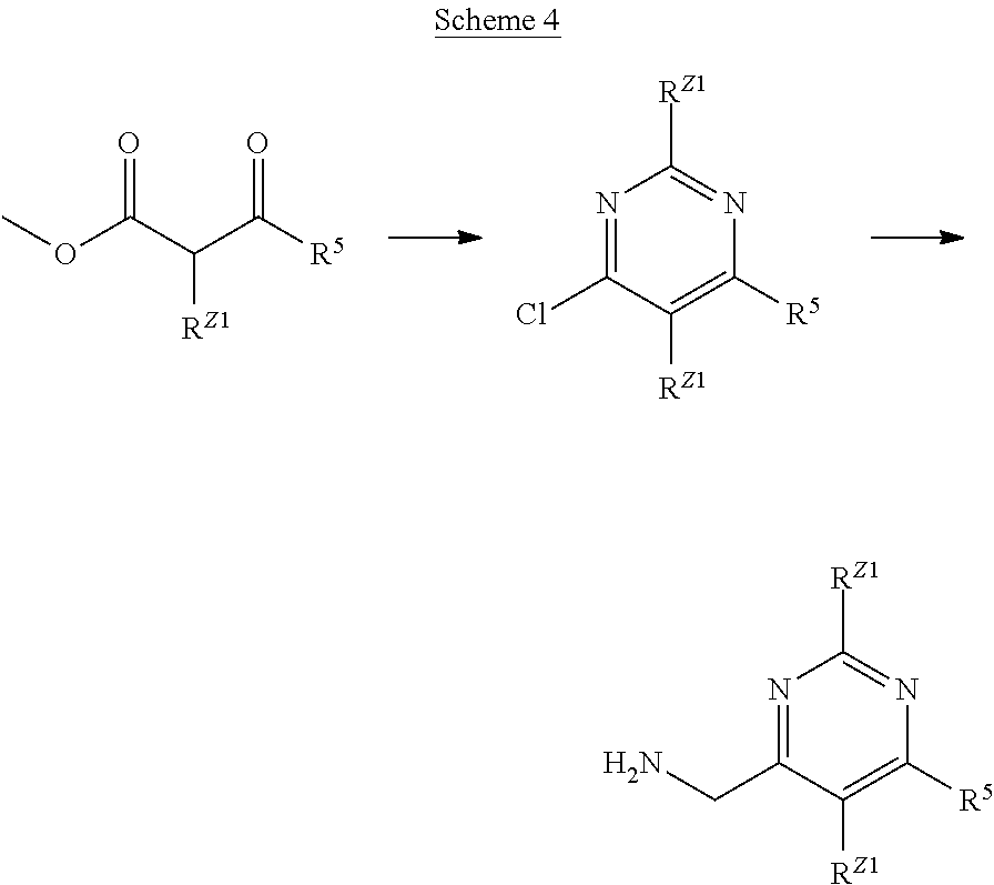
O=C(C(C([R5])=O)[RZ1])OC.N1=C(Cl)C([RZ1])=C([R5])N=C1[RZ1].N1=C(CN)C([RZ1])=C([R5])N=C1[RZ1]
